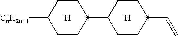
C1CC(C2CCC([CnH2n+1])CC2)CCC1C=C.[H].[H]
